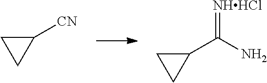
C1([CN])CC1.C1(C(N)=[NHHCl])CC1
